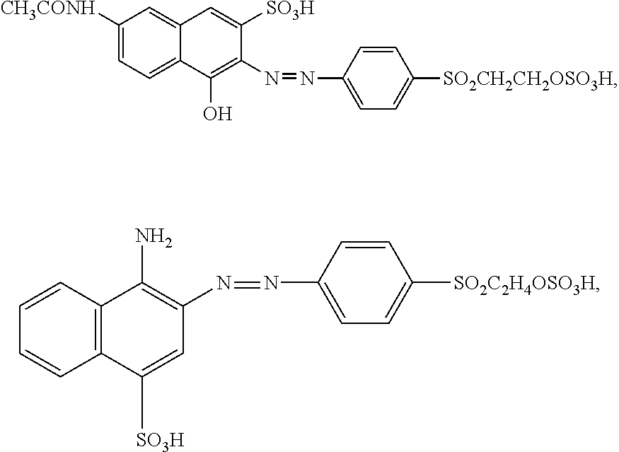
C1([CH3CONH])=CC=C2C(=C1)C=C([SO3H])C(N=NC1=CC=C([SO2CH2CH2OSO3H])C=C1)=C2O.C1=CC2=C(C=C1)C(N)=C(N=NC1=CC=C([SO2C2H4OSO3H])C=C1)C=C2[SO3H]
